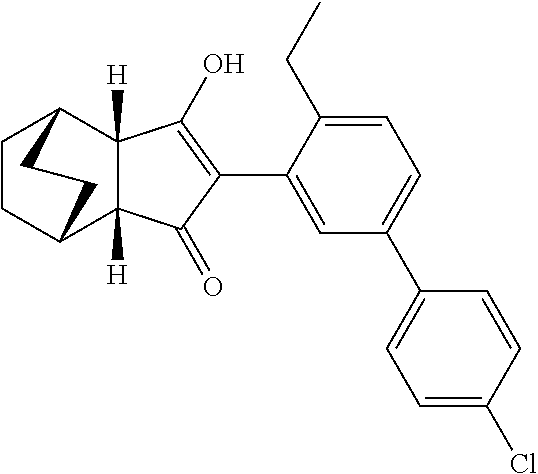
C1=C(C2=C(O)C3([H])C([H])(C2=O)C2CCC3CC2)C(CC)=CC=C1C1=CC=C(Cl)C=C1
